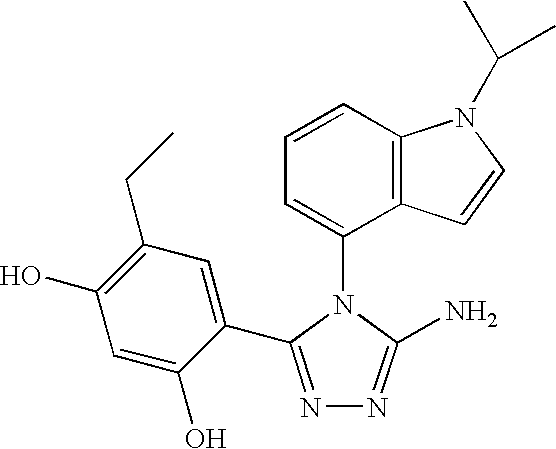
C1=CC2=C(C(N3C(N)=NN=C3C3=CC(CC)=C(O)C=C3O)=C1)C=CN2C(C)C
